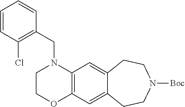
C1COC2=C(N1CC1=C(Cl)C=CC=C1)C=C1C(=C2)CCN([Boc])CC1
